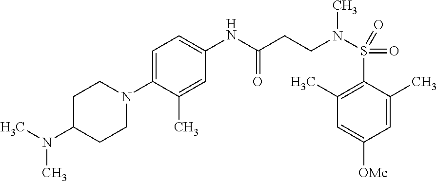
C1=C(N2CCC(N(C)C)CC2)C(C)=CC(NC(CCN(S(=O)(C2=C(C)C=C([OMe])C=C2C)=O)C)=O)=C1
